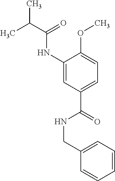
C1(NC(=O)C(C)C)=CC(C(=O)NCC2=CC=CC=C2)=CC=C1OC
